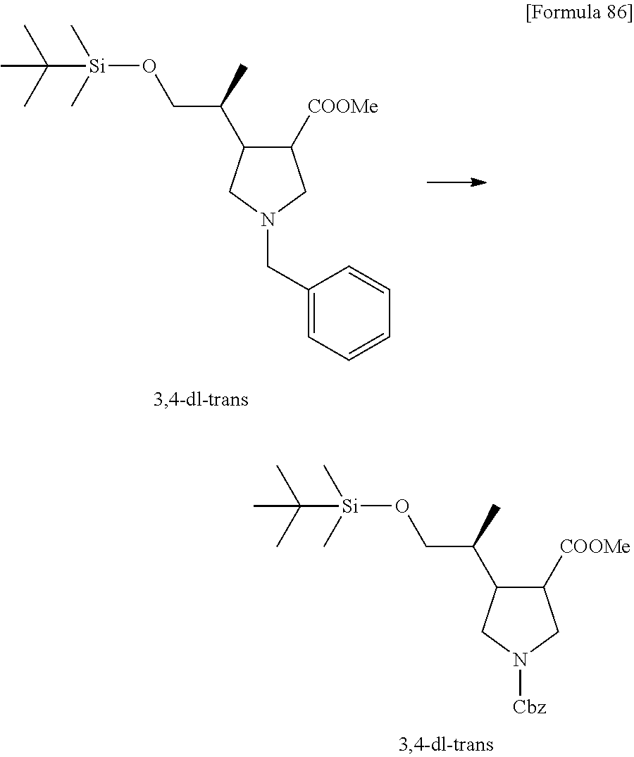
O([Si](C(C)(C)C)(C)C)CC(C1C([COOMe])CN([Cbz])C1)C.O([Si](C(C)(C)C)(C)C)CC(C1C([COOMe])CN(CC2=CC=CC=C2)C1)C
